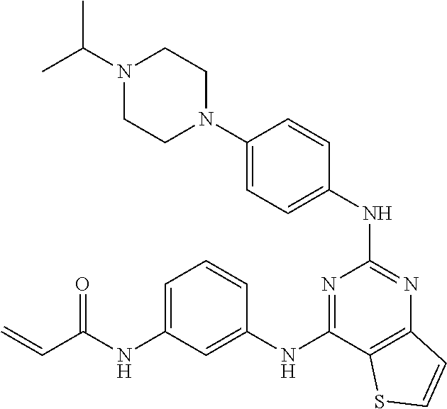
C1=C(N2CCN(C(C)C)CC2)C=CC(NC2=NC3=C(C(NC4=CC(NC(C=C)=O)=CC=C4)=N2)SC=C3)=C1
